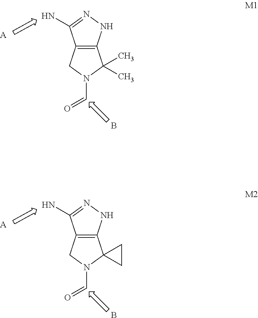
C12=C(CN(C=O)C1(C)C)C(N)=NN2.[A].B.[A].B.C12=C(CN(C=O)C13CC3)C(N)=NN2
